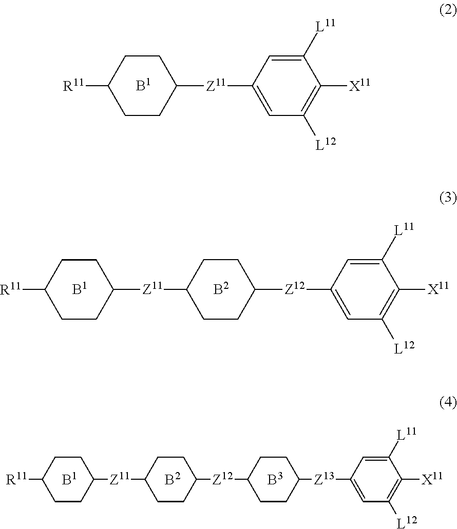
[R11]C1CCC([Z11]C2CCC([Z12]C3CCC([Z13]C4=CC([L12])=C([X11])C([L11])=C4)CC3)CC2)CC1.[R11]C1CCC([Z11]C2=CC([L12])=C([X11])C([L11])=C2)CC1.[Z11](C1CCC([Z12]C2=CC([L12])=C([X11])C([L11])=C2)CC1)C1CCC([R11])CC1
